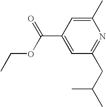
C1(C(OCC)=O)=CC(CC(C)C)=NC(C)=C1
